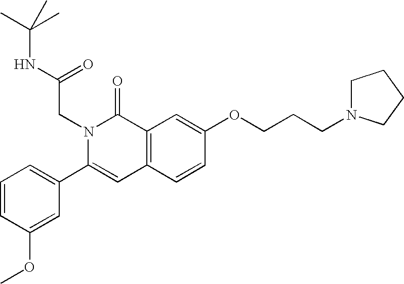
C1=CC(OC)=CC(C2=CC3=C(C(=O)N2CC(=O)NC(C)(C)C)C=C(OCCCN2CCCC2)C=C3)=C1
